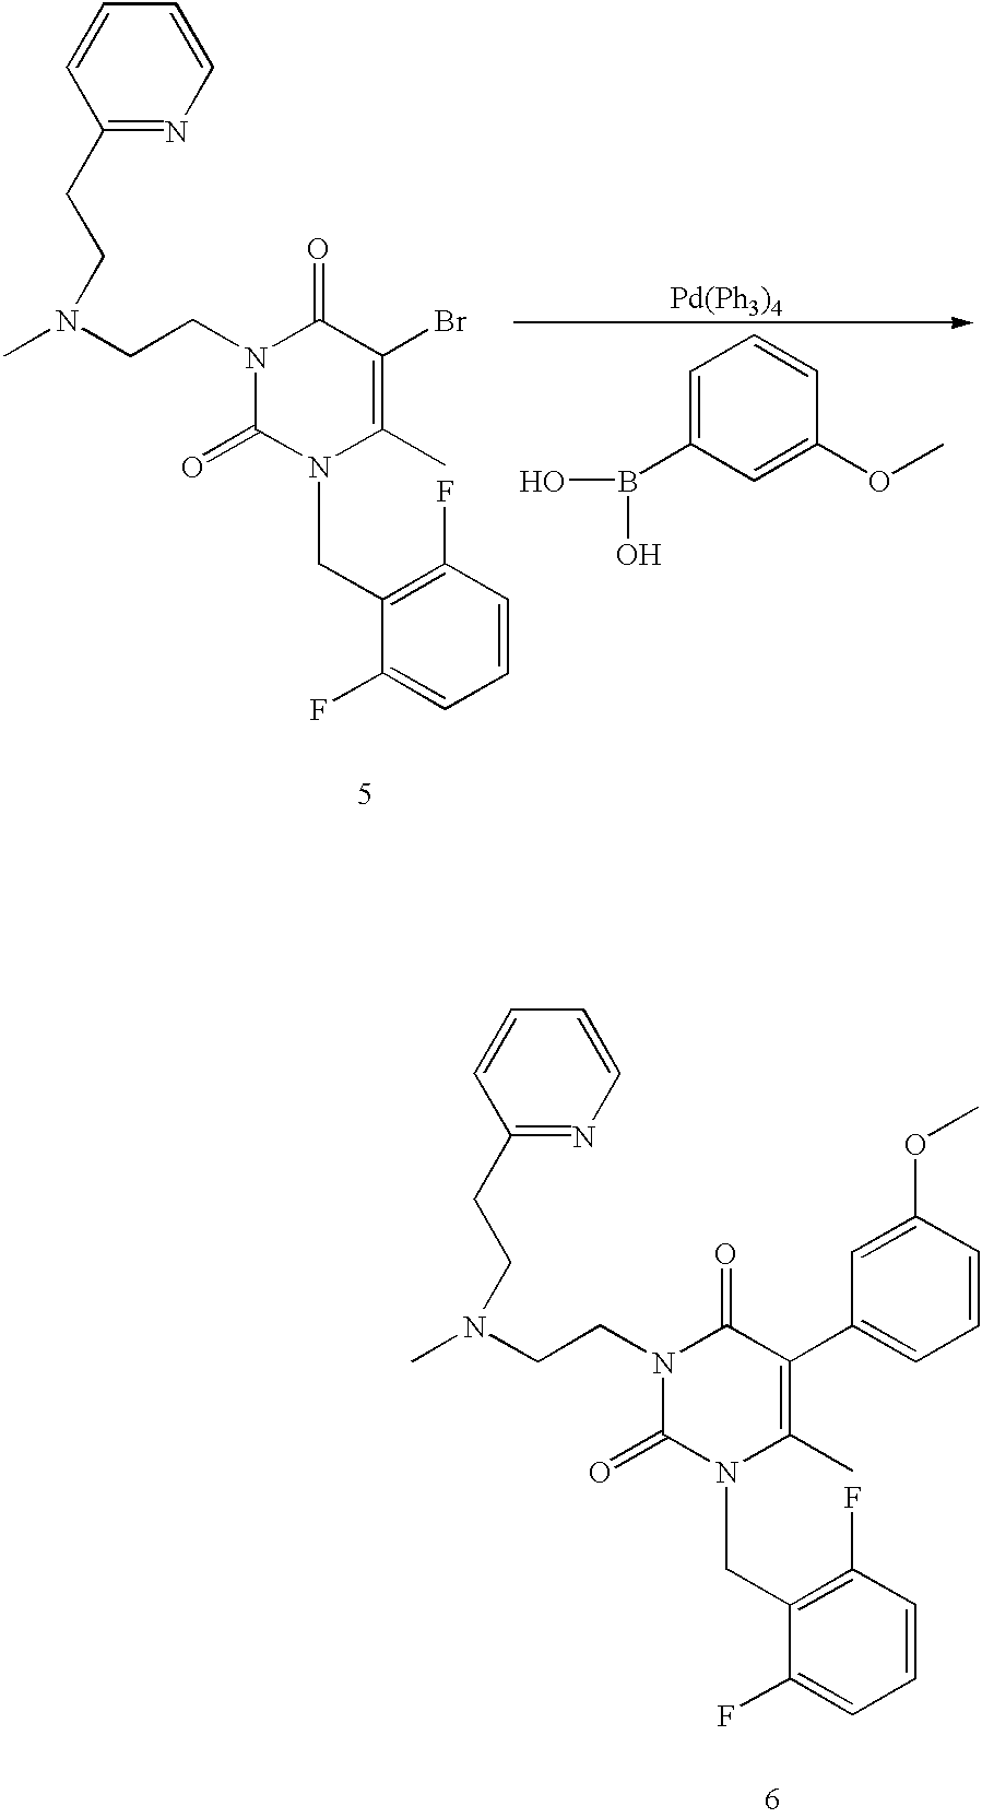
C1(C)=C(Br)C(=O)N(CCN(C)CCC2=NC=CC=C2)C(=O)N1CC1=C(F)C=CC=C1F.C1=C(B(O)O)C=C(OC)C=C1.C1(C)=C(C2=CC=CC(OC)=C2)C(=O)N(CCN(C)CCC2=NC=CC=C2)C(=O)N1CC1=C(F)C=CC=C1F
